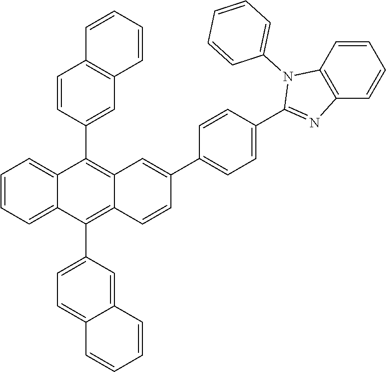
N1(C2=CC=CC=C2)C(C2=CC=C(C3=CC4=C(C5=CC6=C(C=CC=C6)C=C5)C5=CC=CC=C5C(C5=CC=C6C(=C5)C=CC=C6)=C4C=C3)C=C2)=NC2=C1C=CC=C2
